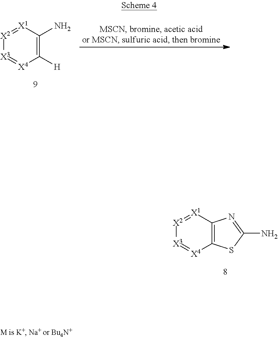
[X2]1=[X1]C(N)=C([H])[X4]=[X3]1.[X2]1=[X1]C2=C([X4]=[X3]1)SC(N)=N2
